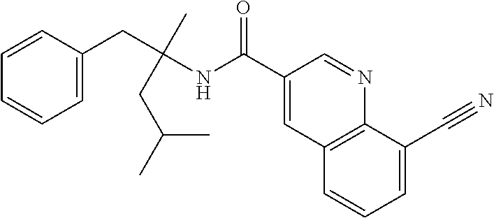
C1=C(CC(NC(C2=CC3=C(N=C2)C(C#N)=CC=C3)=O)(C)CC(C)C)C=CC=C1
